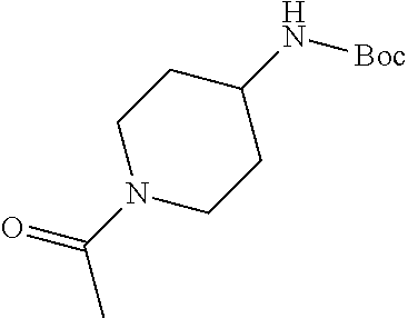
C1C(N[Boc])CCN(C(C)=O)C1
